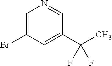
BrC1=CN=CC(C(C)(F)F)=C1
